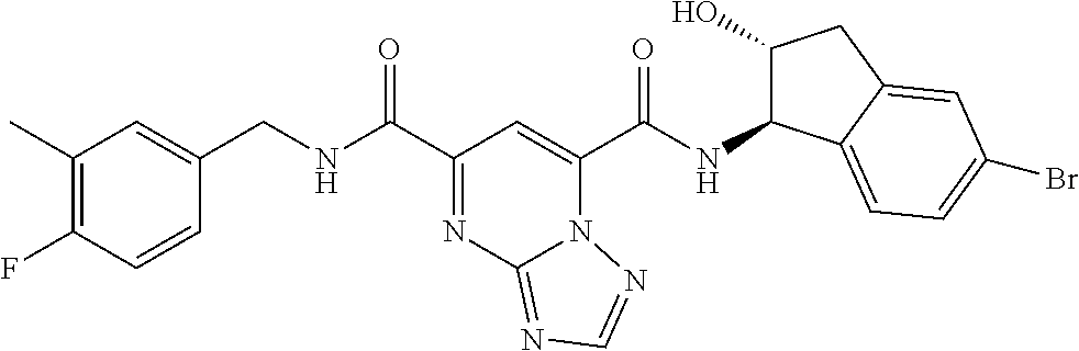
C1(C)=C(F)C=CC(CNC(C2=NC3=NC=NN3C(C(NC3C(O)CC4=CC(Br)=CC=C34)=O)=C2)=O)=C1
